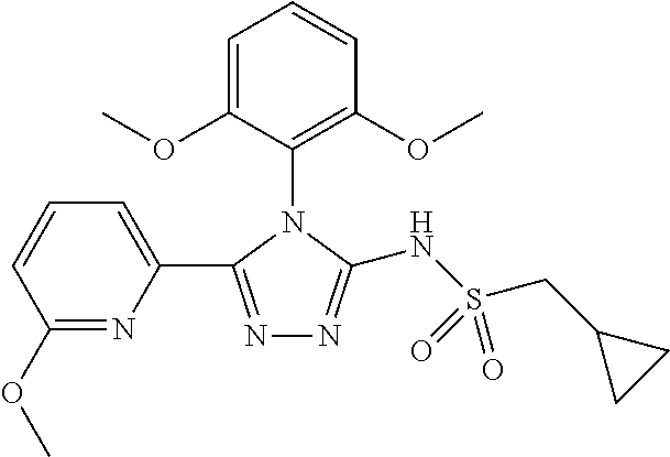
C1(OC)=NC(C2=NN=C(NS(CC3CC3)(=O)=O)N2C2=C(OC)C=CC=C2OC)=CC=C1
